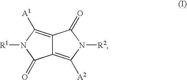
C12=C([A1])N([R1])C(=O)C1=C([A2])N([R2])C2=O
